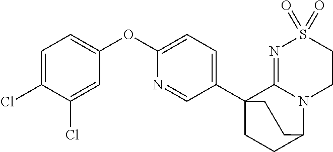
C1=C(Cl)C(Cl)=CC(OC2=CC=C(C34CCC(N5C3=NS(=O)(=O)CC5)CC4)C=N2)=C1
